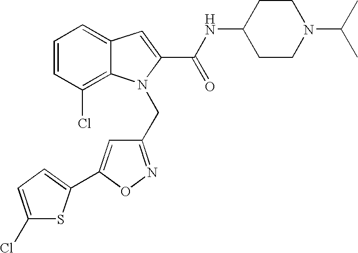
C1=C2C(=C(Cl)C=C1)N(CC1=NOC(C3=CC=C(Cl)S3)=C1)C(C(NC1CCN(C(C)C)CC1)=O)=C2
